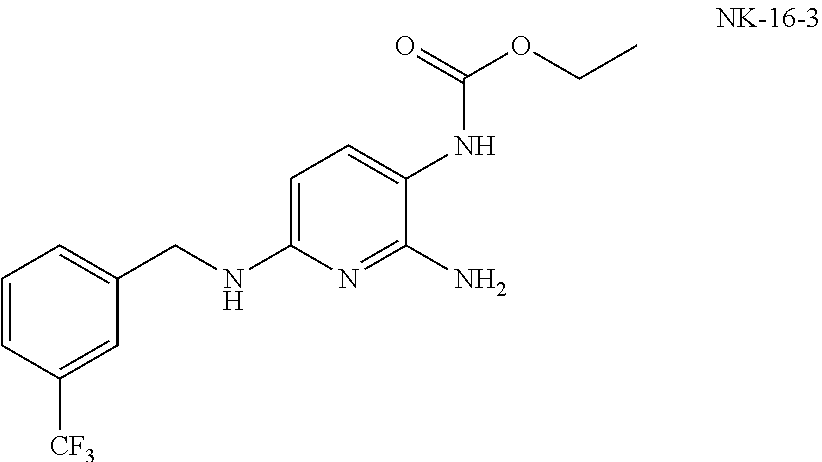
C1=C(CNC2=CC=C(NC(=O)OCC)C(N)=N2)C=C([CF3])C=C1
